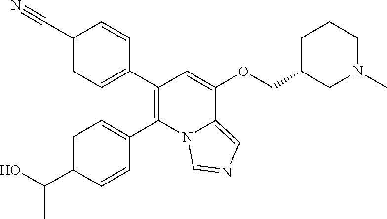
C1(C2=CC=C(C#N)C=C2)=C(C2=CC=C(C(O)C)C=C2)N2C(=CN=C2)C(OCC2CN(C)CCC2)=C1
